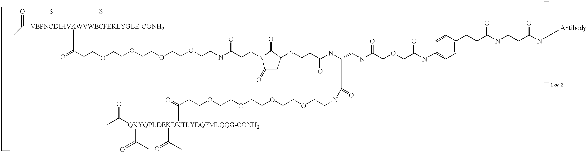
C1(=O)CC(SCCC(=O)NC(C(=O)NCCOCCOCCOCCOCCC(=O)[QKYQPLDEKDKTLYDQFMLQQG-CONH2](C(C)=O)(C(=O)C)C(=O)C)CNC(=O)COCC(=O)NC2=CC=C(CCC(NCCC(N[Antibody])=O)=O)C=C2)C(=O)N1CCC(NCCOCCOCCOCCOCCC(=O)[VEPNCDIHVKWVWECFERLYGLE-CONH2]1(C(C)=O)SS1)=O
